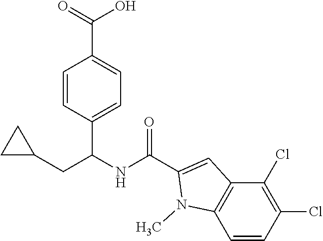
C(C(NC(C1=CC2=C(N1C)C=CC(Cl)=C2Cl)=O)C1=CC=C(C(=O)O)C=C1)C1CC1
